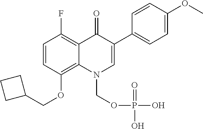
C1=CC(OCC2CCC2)=C2C(=C1F)C(=O)C(C1=CC=C(OC)C=C1)=CN2COP(O)(=O)O
